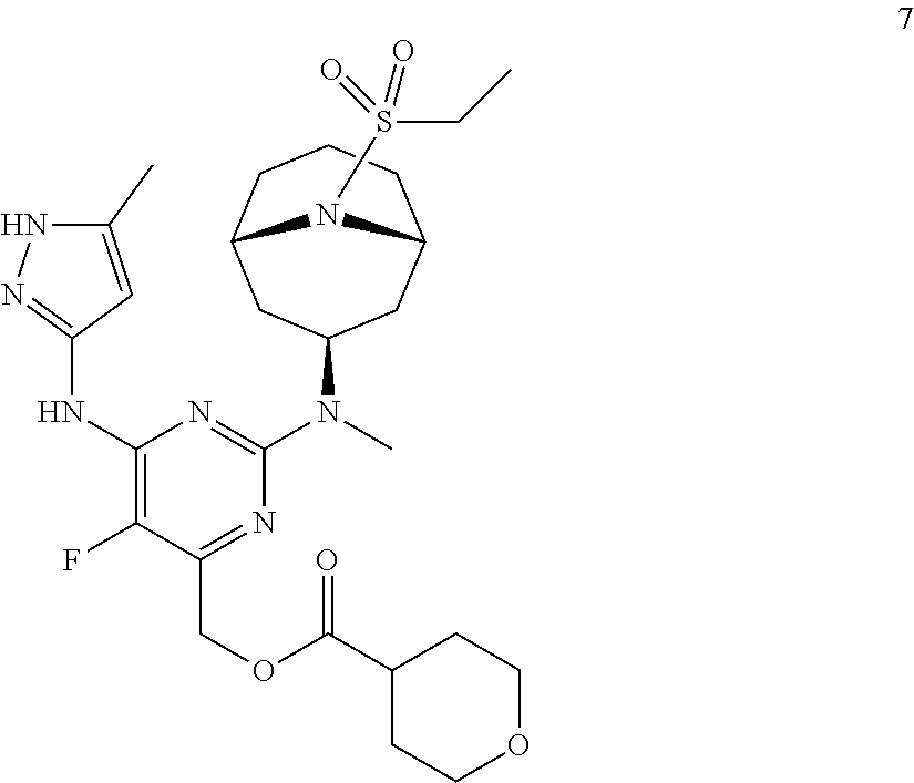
N(C1=NNC(C)=C1)C1=C(F)C(COC(C2CCOCC2)=O)=NC(N(C)C2CC3CCCC(C2)N3S(CC)(=O)=O)=N1
